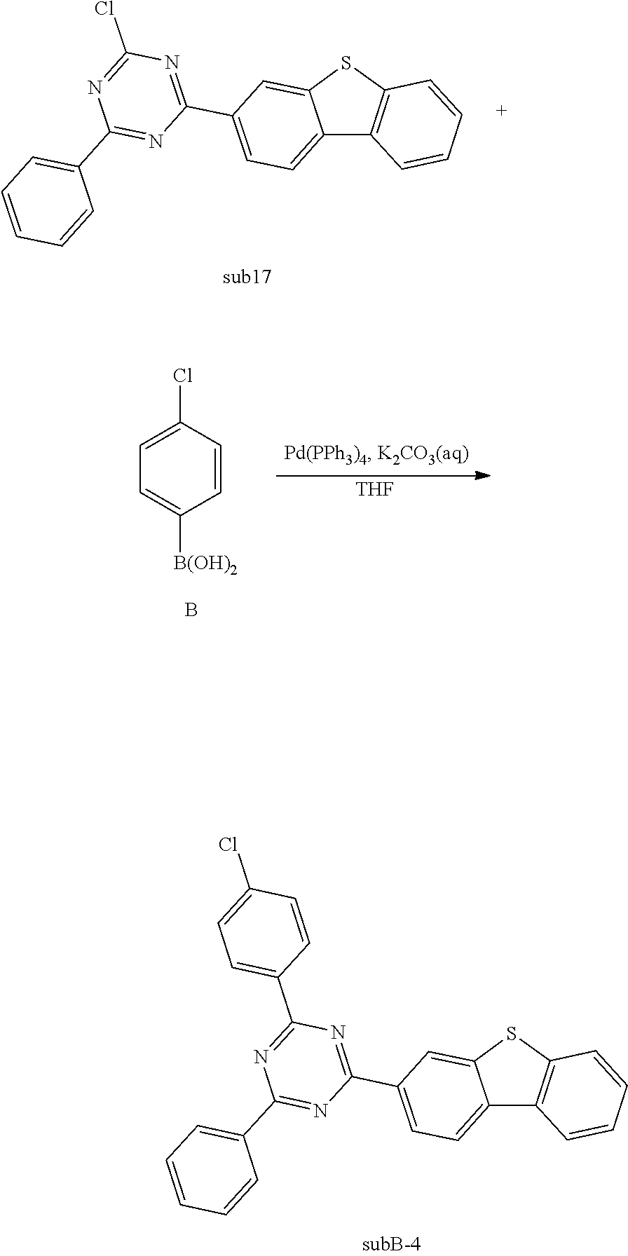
[THF].C1(Cl)=CC=C([B(OH)2])C=C1.B.C1(C2=CC=CC=C2)=NC(C2=CC=C3C(=C2)SC2=C3C=CC=C2)=NC(Cl)=N1.C1(C2=CC=CC=C2)=NC(C2=CC=C3C(=C2)SC2=C3C=CC=C2)=NC(C2=CC=C(Cl)C=C2)=N1
